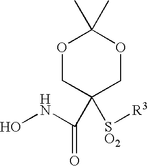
O1CC(C(=O)NO)([SO2][R3])COC1(C)C
